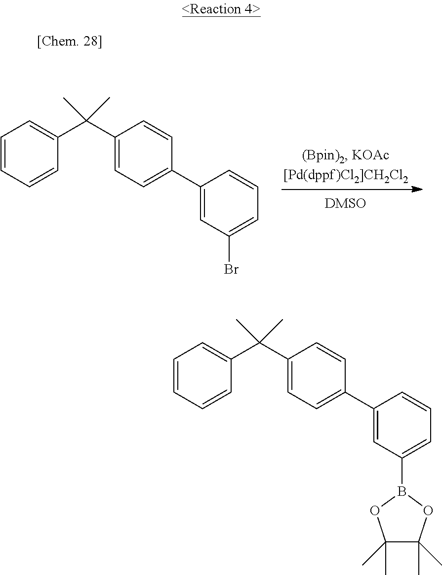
C1=CC=CC(C(C2=CC=C(C3=CC(Br)=CC=C3)C=C2)(C)C)=C1.C1=CC=CC(C(C2=CC=C(C3=CC(B4OC(C)(C)C(C)(C)O4)=CC=C3)C=C2)(C)C)=C1
